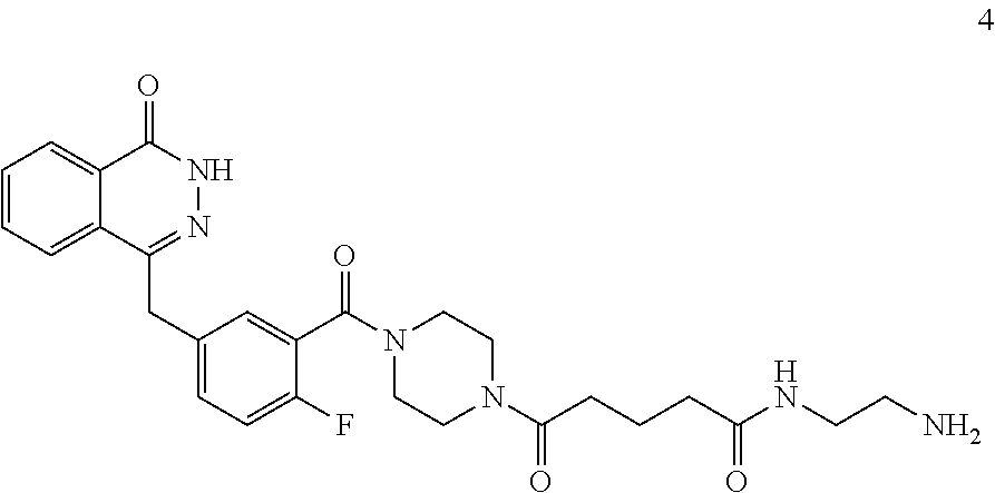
C12=CC=CC=C1C(=O)NN=C2CC1=CC=C(F)C(C(N2CCN(C(CCCC(NCCN)=O)=O)CC2)=O)=C1
